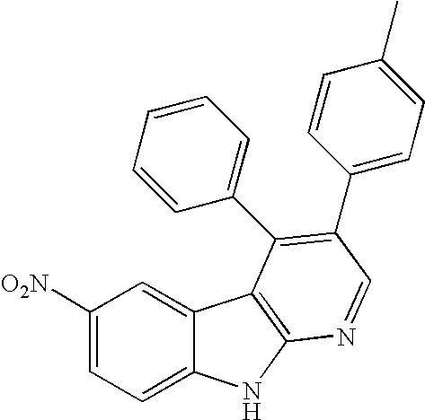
C1([O2N])=CC=C2C(=C1)C1=C(N2)N=CC(C2=CC=C(C)C=C2)=C1C1=CC=CC=C1
